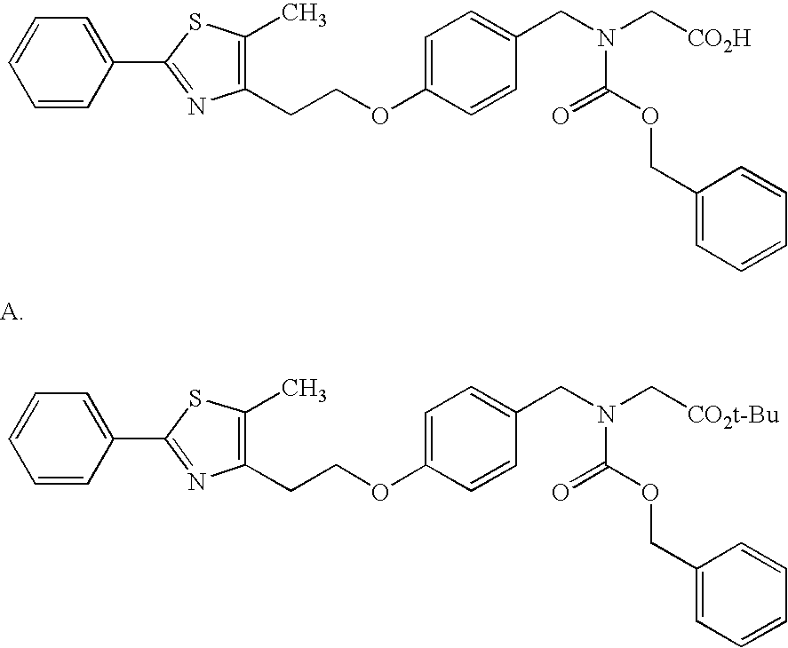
C1=CC(C2=NC(CCOC3=CC=C(CN(C[CO2t-Bu])C(=O)OCC4=CC=CC=C4)C=C3)=C(C)S2)=CC=C1.C1=CC(C2=NC(CCOC3=CC=C(CN(C[CO2H])C(=O)OCC4=CC=CC=C4)C=C3)=C(C)S2)=CC=C1
